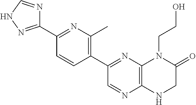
C1(C2=NC3=C(N=C2)NCC(=O)N3CCO)=C(C)N=C(C2=NNC=N2)C=C1
